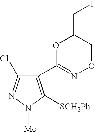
C1(C2=NOCC(CI)O2)=C([SCH2Ph])N([Me])N=C1Cl
